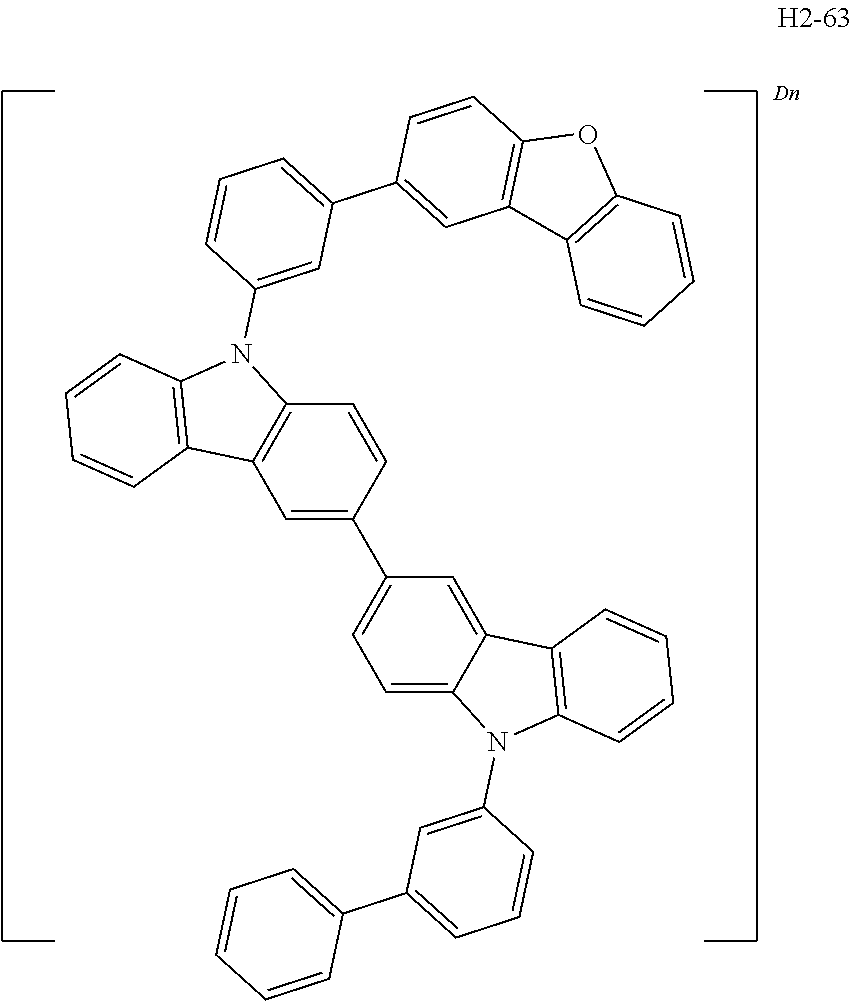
C1=C(C2=CC=C3C(=C2)C2=C(N3C3=CC(C4=CC=CC=C4)=CC=C3)C=CC=C2)C=CC2=C1C1=C(N2C2=CC(C3=CC4=C(C=C3)OC3=C4C=CC=C3)=CC=C2)C=CC=C1
